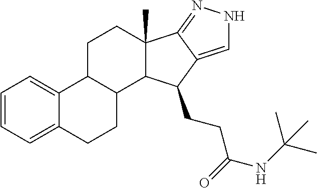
C1=CC=C2C(=C1)C1C(CC2)C2C(C)(CC1)C1=NNC=C1C2CCC(NC(C)(C)C)=O
